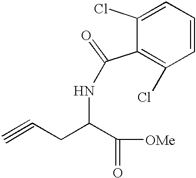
C(CC(C([OMe])=O)NC(C1=C(Cl)C=CC=C1Cl)=O)#C
